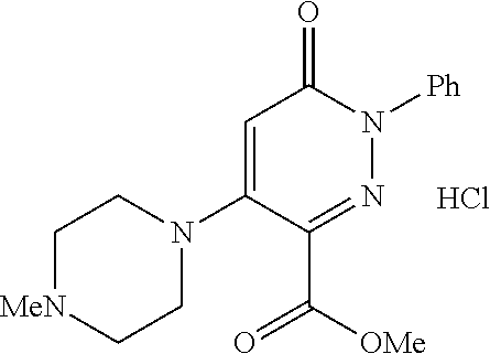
C1=C(N2CC[MeN]CC2)C(C(=O)[OMe])=NN([Ph])C1=O.Cl
